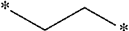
*CC*
